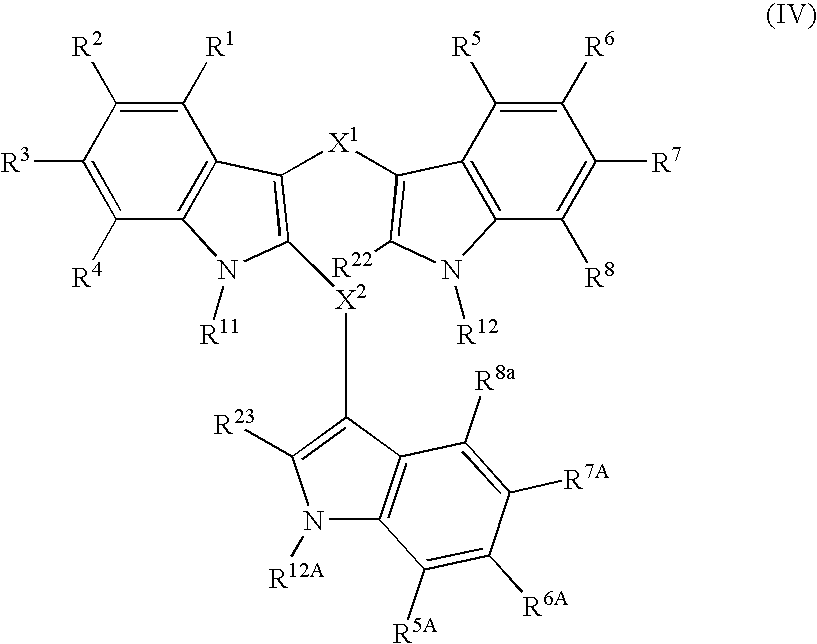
C1([R1])=C([R2])C([R3])=C([R4])C2=C1C([X1]C1=C([R22])N([R12])C3=C1C([R5])=C([R6])C([R7])=C3[R8])=C([X2]C1=C([R23])N([R12A])C3=C1C([R8a])=C([R7A])C([R6A])=C3[R5A])N2[R11]
